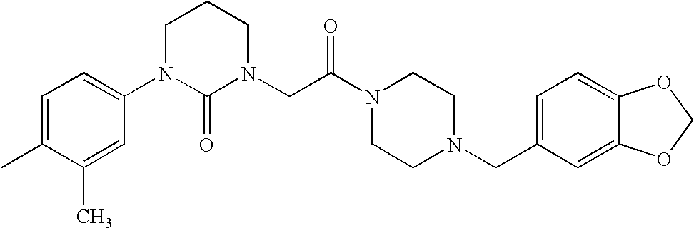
C1=C(C)C(C)=CC(N2C(=O)N(CC(N3CCN(CC4=CC=C5C(=C4)OCO5)CC3)=O)CCC2)=C1
